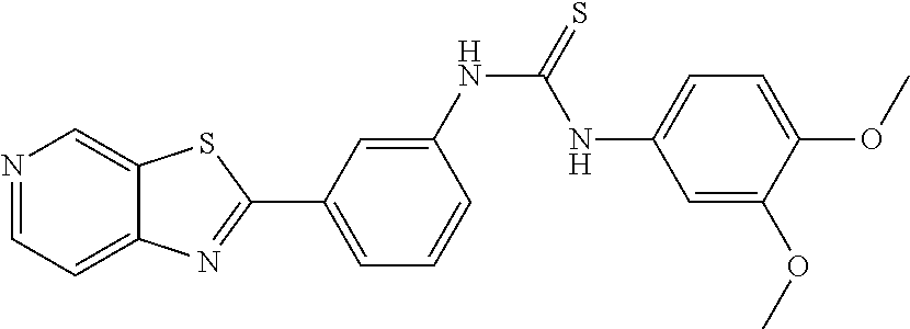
C1=C(NC(=S)NC2=CC=C(OC)C(OC)=C2)C=CC=C1C1=NC2=CC=NC=C2S1
